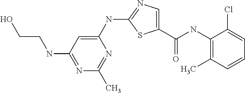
C1(NC(C2=CN=C(NC3=CC(NCCO)=NC(C)=N3)S2)=O)=C(C)C=CC=C1Cl
